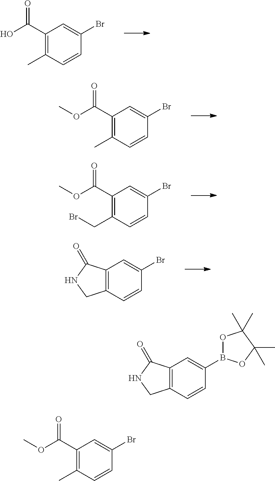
C1(C(O)=O)=C(C)C=CC(Br)=C1.C1(C(OC)=O)=C(C)C=CC(Br)=C1.C1(C(OC)=O)=C(CBr)C=CC(Br)=C1.C12=C(C=CC(Br)=C1)CNC2=O.C12=C(C=CC(B3OC(C)(C)C(C)(C)O3)=C1)CNC2=O.C1(C(OC)=O)=C(C)C=CC(Br)=C1
